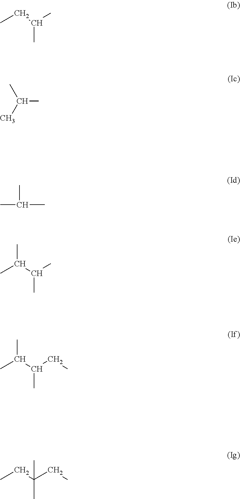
CCC(C)C.C(C)(C)C.CC(C)C.CC(C(C)C)C.CC(C(CC)C)C.CCC(CC)(C)C
